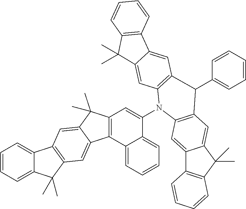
C12=CC=CC=C1C(C)(C)C1=C2C=C2C(C)(C)C3=C(C2=C1)C1=CC=CC=C1C(N1C2=C(C=C4C(=C2)C(C)(C)C2=C4C=CC=C2)C(C2=CC=CC=C2)C2=C1C=C1C4=C(C(C)(C)C1=C2)C=CC=C4)=C3
